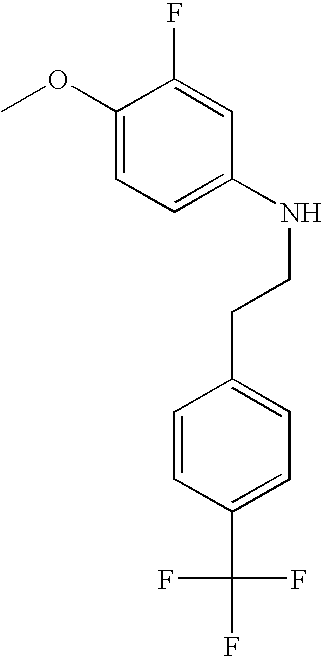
C1(OC)=CC=C(NCCC2=CC=C(C(F)(F)F)C=C2)C=C1F
